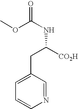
C1=C(CC([CO2H])NC(=O)OC)C=NC=C1
